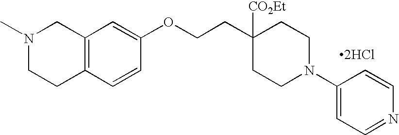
[2HCl].N1(C)CCC2=C(C1)C=C(OCCC1([CO2Et])CCN(C3=CC=NC=C3)CC1)C=C2
